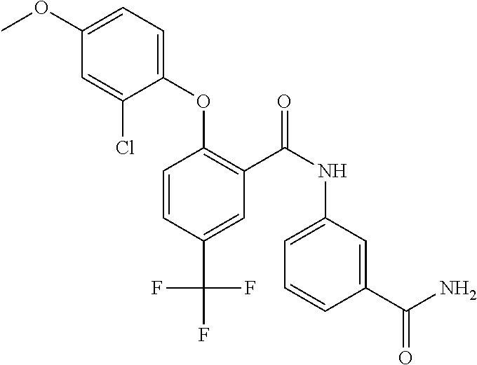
C1(OC)=CC=C(OC2=C(C(NC3=CC=CC(C(=O)N)=C3)=O)C=C(C(F)(F)F)C=C2)C(Cl)=C1
